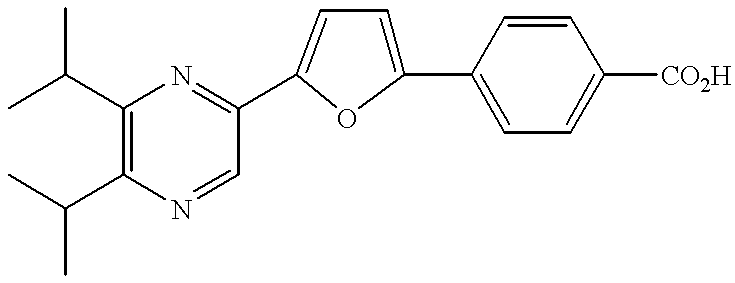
CC(C1=C(C(C)C)N=CC(C2=CC=C(C3=CC=C([CO2H])C=C3)O2)=N1)C
